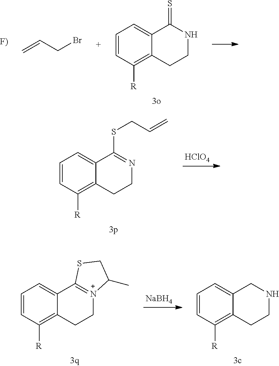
C=CCBr.C1=CC([R])=C2C(=C1)C(=S)NCC2.C1=CC([R])=C2C(=C1)C(SCC=C)=NCC2.[HClO4].[NaBH4].C1=CC([R])=C2C(=C1)C1=[N+](CC2)C(C)CS1.C1=CC([R])=C2C(=C1)CNCC2
